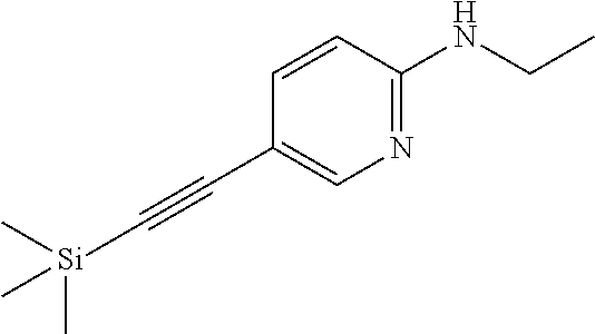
N1=C(NCC)C=CC(C#C[Si](C)(C)C)=C1
